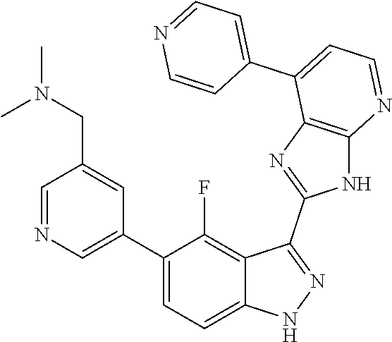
C1=NC=C(C2=CC=C3C(=C2F)C(C2=NC4=C(N2)N=CC=C4C2=CC=NC=C2)=NN3)C=C1CN(C)C
